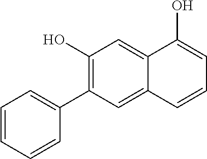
C1(O)=C(C2=CC=CC=C2)C=C2C(=C1)C(O)=CC=C2
